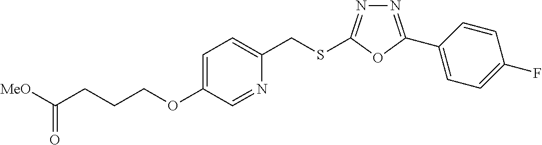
N1=C(C2=CC=C(F)C=C2)OC(SCC2=CC=C(OCCCC([MeO])=O)C=N2)=N1
